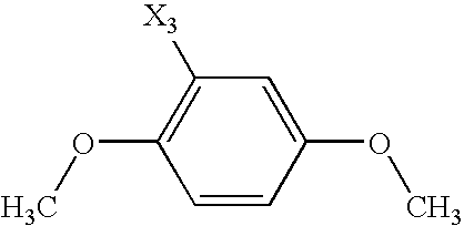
C1=CC(OC)=CC([X3])=C1OC
